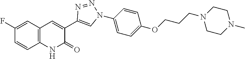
C12=C(C=C(F)C=C1)C=C(C1=CN(C3=CC=C(OCCCN4CCN(C)CC4)C=C3)N=N1)C(=O)N2
